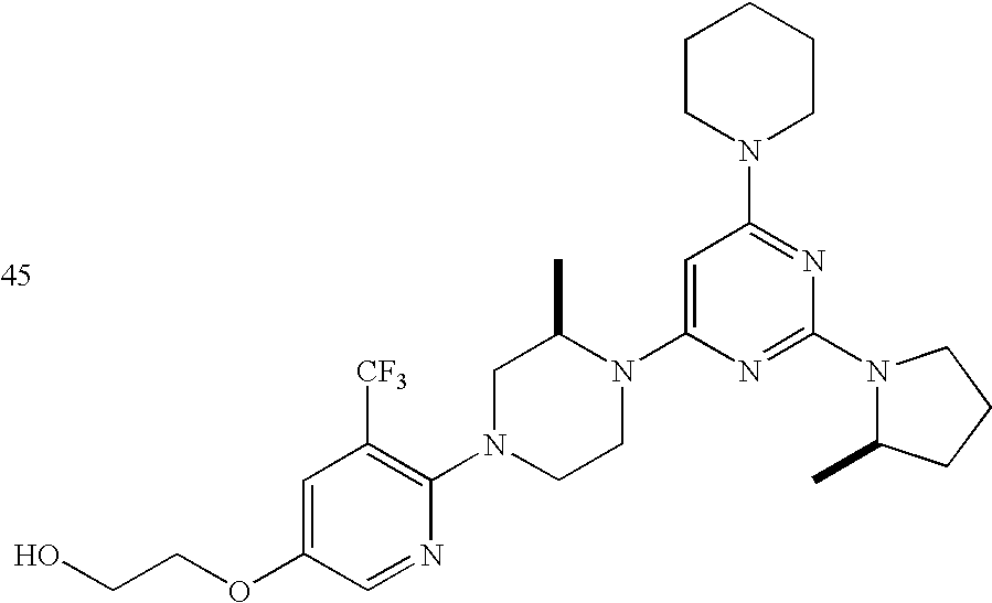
C1=C(OCCO)C=NC(N2CCN(C3=CC(N4CCCCC4)=NC(N4C(C)CCC4)=N3)C(C)C2)=C1[CF3]
